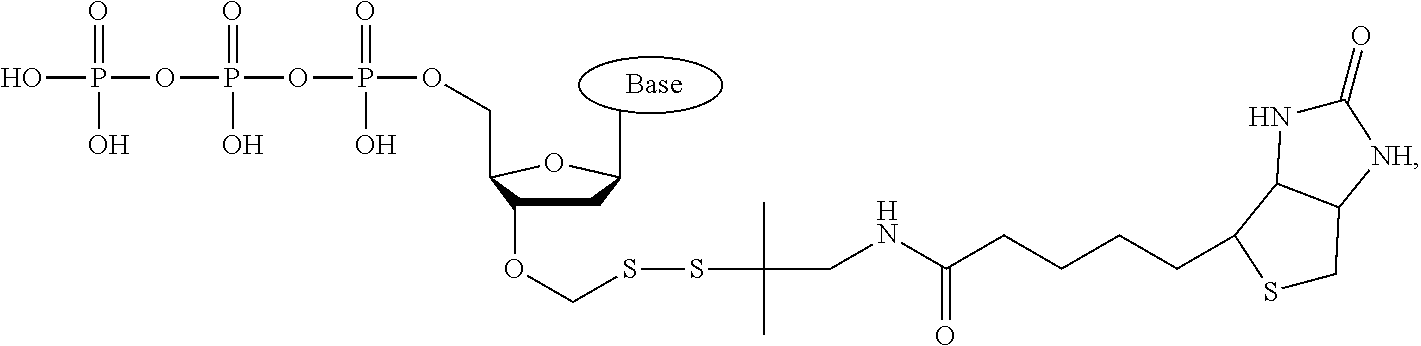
CC1CC(OCSSC(CNC(CCCCC2SCC3C2NC(=O)[NH]3)=O)(C)C)C(COP(O)(OP(OP(O)(=O)O)(=O)O)=O)O1
